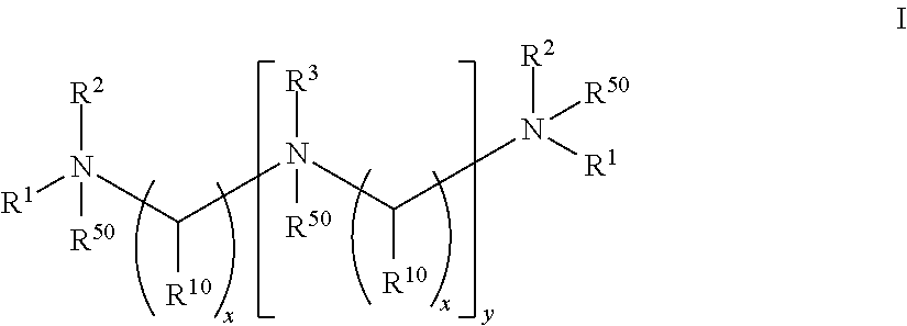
[R2]N([R1])([R50])C([R10])N([R50])([R3])C([R10])N([R50])([R2])[R1]
